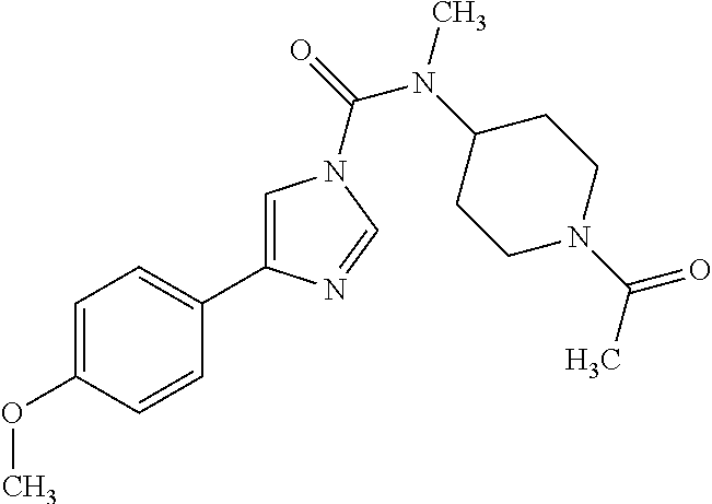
C1=C(OC)C=CC(C2=CN(C(=O)N(C3CCN(C(=O)C)CC3)C)C=N2)=C1
